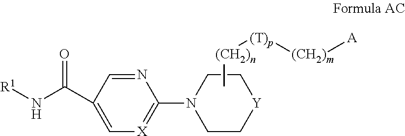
C(C1=C[X]=C(N2CC[Y]CC2)N=C1)(=O)N[R1].C[(CH2)n][(T)p][(CH2)m][A]
